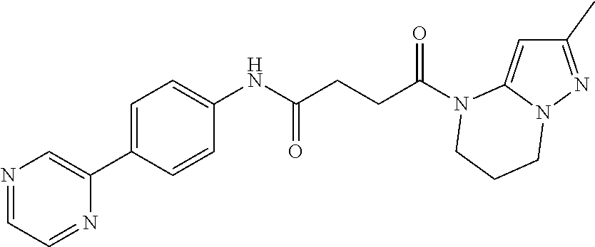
C1(C)=NN2C(=C1)N(C(CCC(NC1=CC=C(C3=CN=CC=N3)C=C1)=O)=O)CCC2
